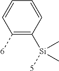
C1([6])=C([Si]([5])(C)C)C=CC=C1
